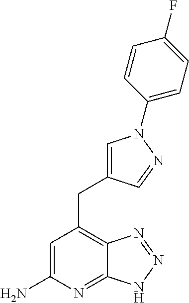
C1=C(N)N=C2C(=C1CC1=CN(C3=CC=C(F)C=C3)N=C1)N=NN2
